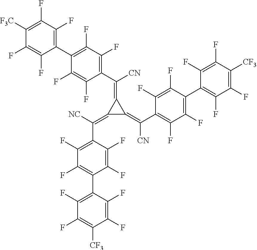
C1(F)=C(C2=C(F)C(F)=C([F3C])C(F)=C2F)C(F)=C(F)C(C([CN])=C2C(=C([NC])C3=C(F)C(F)=C(C4=C(F)C(F)=C([CF3])C(F)=C4F)C(F)=C3F)C2=C(C2=C(F)C(F)=C(C3=C(F)C(F)=C([CF3])C(F)=C3F)C(F)=C2F)[CN])=C1F
